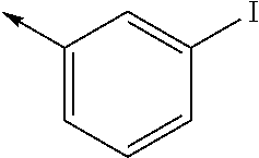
C1(->C)=CC=CC(I)=C1
